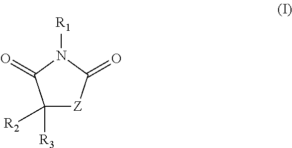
C1([R3])([R2])[Z]C(=O)N([R1])C1=O
